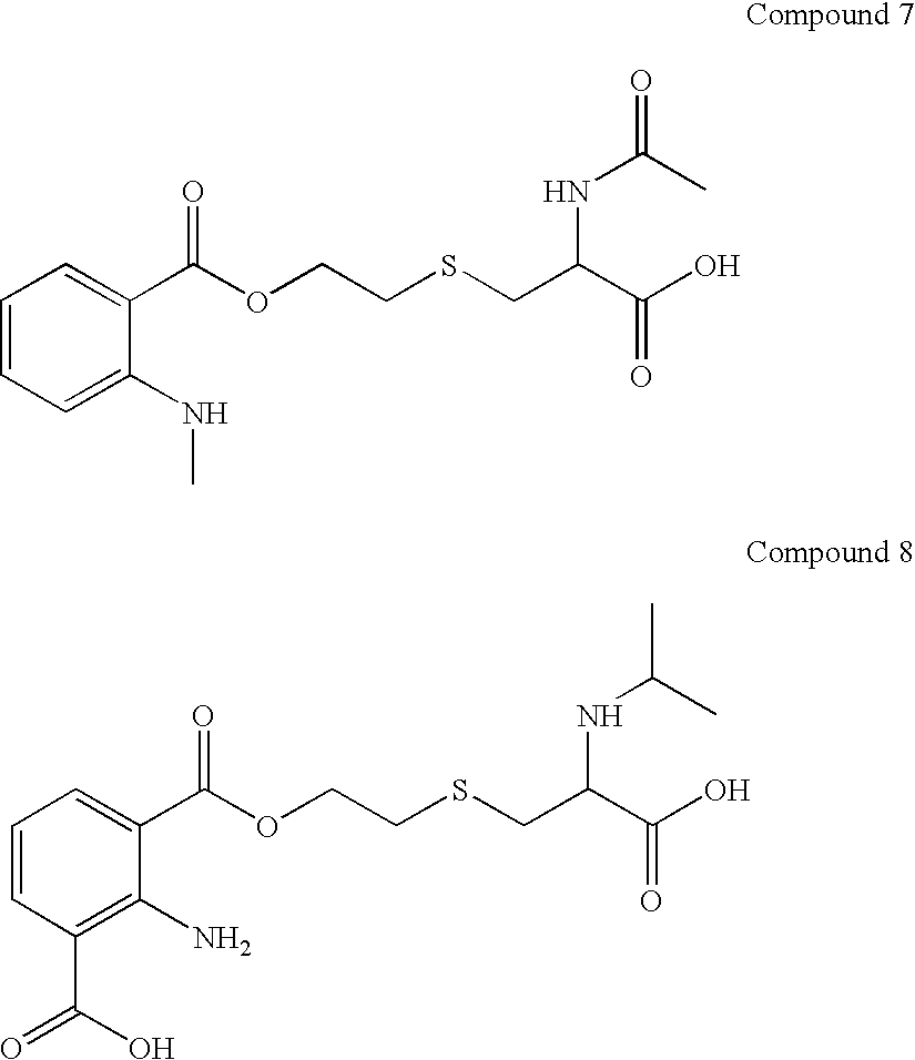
C1=CC=C(NC)C(C(OCCSCC(NC(C)=O)C(O)=O)=O)=C1.C1=CC(C(O)=O)=C(N)C(C(OCCSCC(NC(C)C)C(O)=O)=O)=C1
